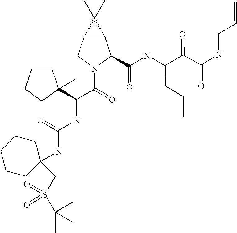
C12C(CN(C(=O)C(NC(NC3(CS(C(C)(C)C)(=O)=O)CCCCC3)=O)C3(C)CCCC3)C1C(NC(C(C(NCC=C)=O)=O)CCC)=O)C2(C)C
